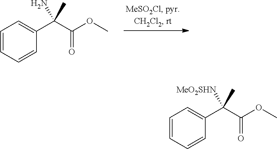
C1=CC=CC(C(C(=O)OC)(N)C)=C1.C1=CC=CC(C(C(=O)OC)([MeO2SHN])C)=C1
